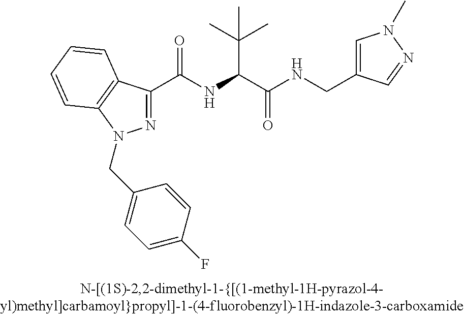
C(=O)(NC(C(C)(C)C)C(=O)NCC1=CN(C)N=C1)C1=NN(CC2=CC=C(F)C=C2)C2=C1C=CC=C2
